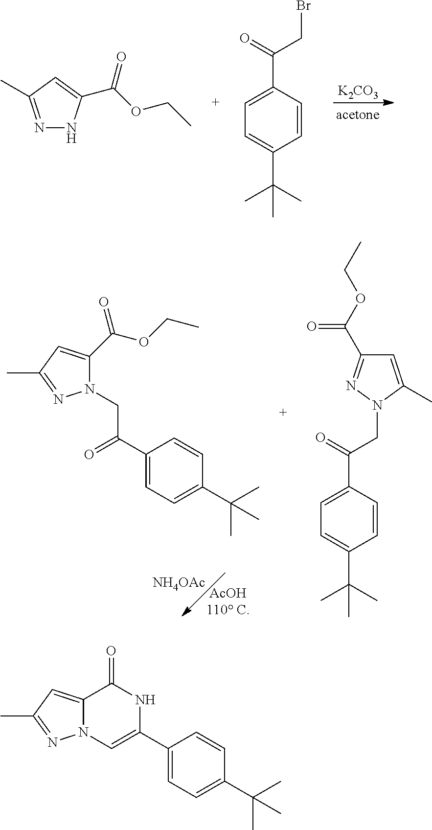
N1=C(C)C=C(C(OCC)=O)N1.C1=CC(C(=O)CBr)=CC=C1C(C)(C)C.[K2CO3].N1(CC(C2=CC=C(C(C)(C)C)C=C2)=O)C(C(OCC)=O)=CC(C)=N1.C1=C(C)N(CC(C2=CC=C(C(C)(C)C)C=C2)=O)N=C1C(OCC)=O.[NH4OAc].C12=CC(C)=NN1C=C(C1=CC=C(C(C)(C)C)C=C1)NC2=O
